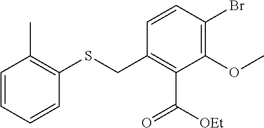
C1=CC(Br)=C(OC)C(C([OEt])=O)=C1CSC1=C(C)C=CC=C1
